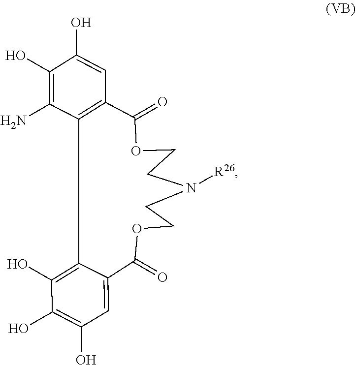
N1([R26])CCOC(=O)C2=C(C(N)=C(O)C(O)=C2)C2=C(O)C(O)=C(O)C=C2C(=O)OCC1
